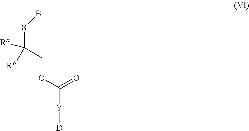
C([Y][D])(=O)OCC(SB)([Rb])[Ra]
